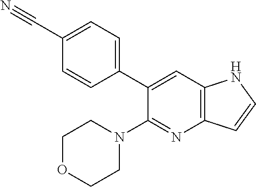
C1=C(C#N)C=CC(C2=CC3=C(N=C2N2CCOCC2)C=CN3)=C1
